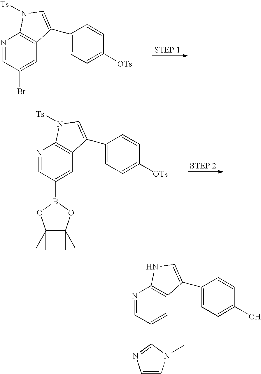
N1=CC(Br)=CC2=C1N([Ts])C=C2C1=CC=C([OTs])C=C1.N1=CC(B2OC(C)(C)C(C)(C)O2)=CC2=C1N([Ts])C=C2C1=CC=C([OTs])C=C1.N1=CC(C2=NC=CN2C)=CC2=C1NC=C2C1=CC=C(O)C=C1
